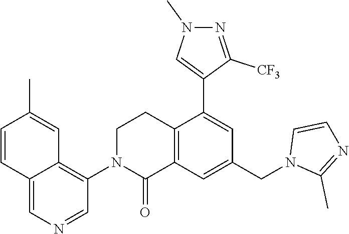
C12=C(C=C(CN3C(C)=NC=C3)C=C1C1=CN(C)N=C1[CF3])C(=O)N(C1=C3C(=CN=C1)C=CC(C)=C3)CC2
